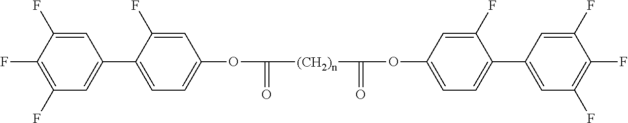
C1=C(F)C(C2=CC(F)=C(F)C(F)=C2)=CC=C1OC(=O)[(CH2)n]C(=O)OC1=CC=C(C2=CC(F)=C(F)C(F)=C2)C(F)=C1
